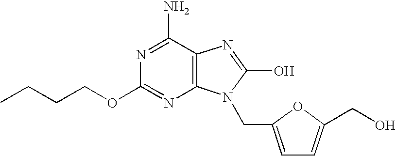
CCCCOC1=NC2=C(C(N)=N1)N=C(O)N2CC1=CC=C(CO)O1
